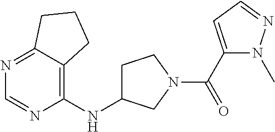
C1=NC(NC2CCN(C(C3=CC=NN3C)=O)C2)=C2C(=N1)CCC2
